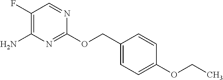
C1(F)=C(N)N=C(OCC2=CC=C(OCC)C=C2)N=C1
